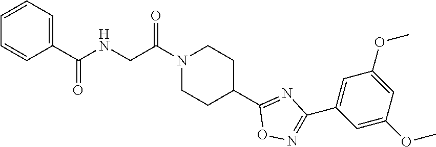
N1(C(CNC(C2=CC=CC=C2)=O)=O)CCC(C2=NC(C3=CC(OC)=CC(OC)=C3)=NO2)CC1
